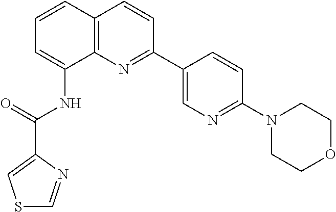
C1=CC2=C(C(NC(C3=CSC=N3)=O)=C1)N=C(C1=CN=C(N3CCOCC3)C=C1)C=C2
